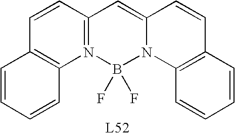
C1=CC2=N(C3=C1C=CC=C3)B(F)(F)N1C(=C2)C=CC2=C1C=CC=C2
